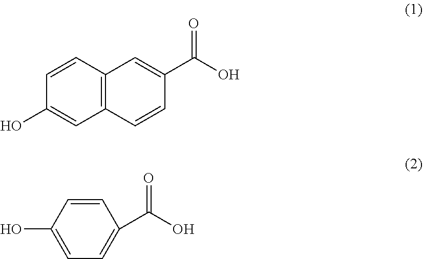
C12=C(C=CC(O)=C1)C=C(C(O)=O)C=C2.C1=CC(O)=CC=C1C(O)=O
